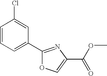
C1=CC=C(C2=NC(C(OC)=O)=CO2)C=C1Cl
